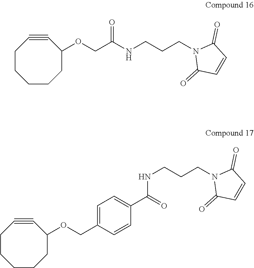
C1CCCCC(OCC(NCCCN2C(=O)C=CC2=O)=O)C#C1.C1CCCCC(OCC2=CC=C(C(NCCCN3C(=O)C=CC3=O)=O)C=C2)C#C1
